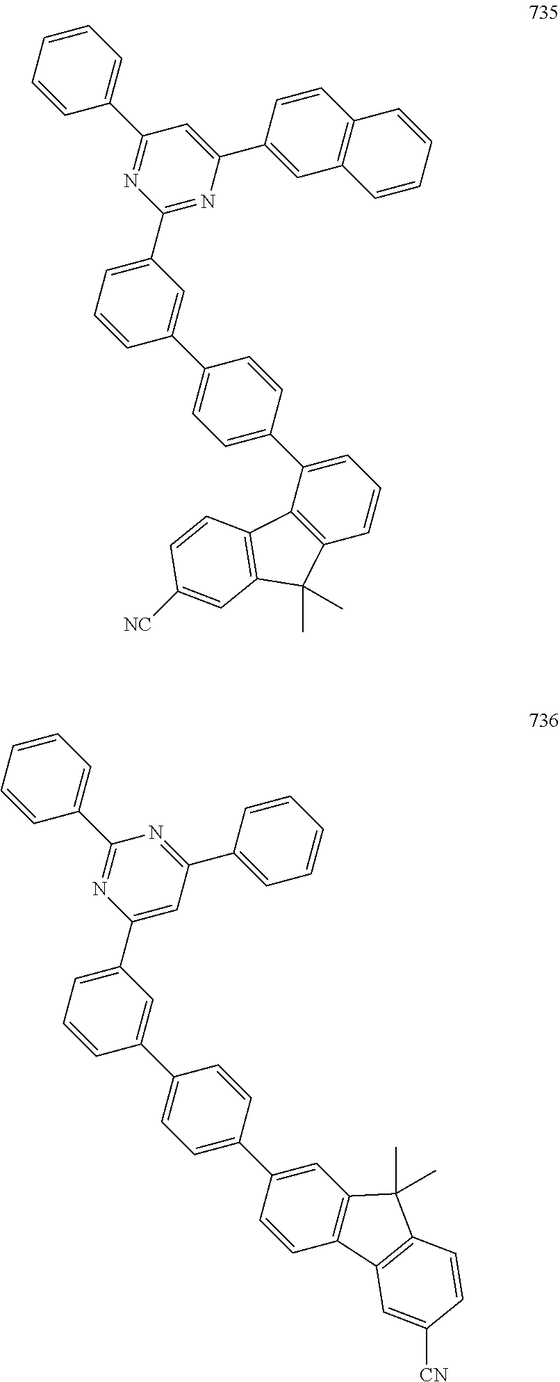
C1(C2=CC=CC(C3=CC=C(C4=CC=CC5=C4C4=C(C5(C)C)C=C([NC])C=C4)C=C3)=C2)=NC(C2=CC3=C(C=C2)C=CC=C3)=CC(C2=CC=CC=C2)=N1.C1(C2=CC=CC(C3=CC=C(C4=CC5=C(C=C4)C4=C(C5(C)C)C=CC([CN])=C4)C=C3)=C2)=CC(C2=CC=CC=C2)=NC(C2=CC=CC=C2)=N1
